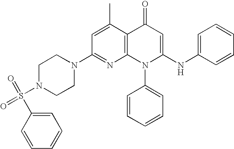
C1(N2CCN(S(=O)(=O)C3=CC=CC=C3)CC2)=NC2=C(C(C)=C1)C(=O)C=C(NC1=CC=CC=C1)N2C1=CC=CC=C1
